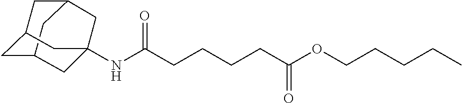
C12CC3CC(C1)CC(NC(CCCCC(OCCCCC)=O)=O)(C3)C2
